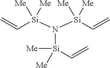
C=C[Si](N([Si](C=C)([Me])[Me])[Si]([Me])([Me])C=C)([Me])[Me]
